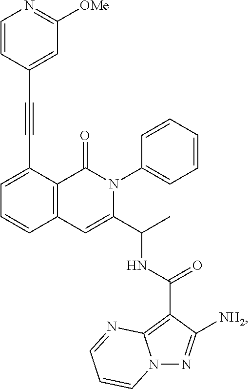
C1=C(C#CC2=CC([OMe])=NC=C2)C2=C(C=C1)C=C(C(C)NC(C1=C3N(N=C1[NH2])C=CC=N3)=O)N(C1=CC=CC=C1)C2=O
